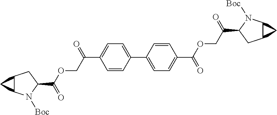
C12C(N([Boc])C(C(=O)OCC(=O)C3=CC=C(C4=CC=C(C(=O)OCC(C5CC6C(N5[Boc])C6)=O)C=C4)C=C3)C1)C2
